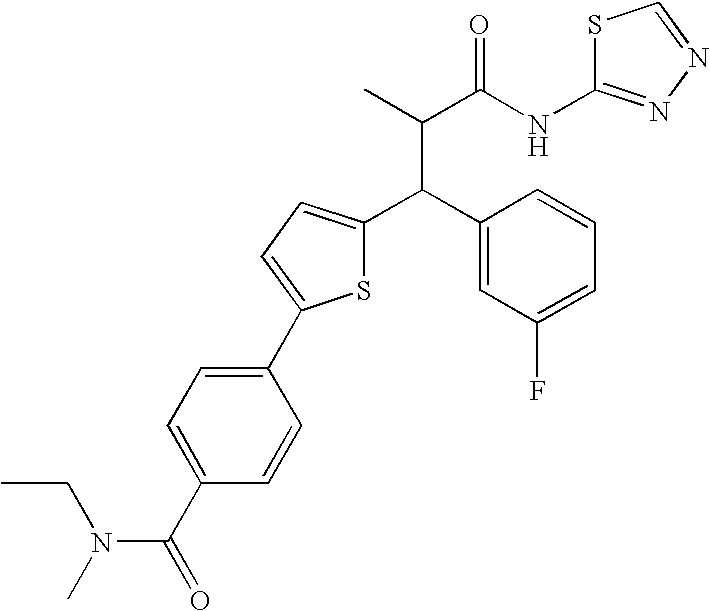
C(C1=CC(F)=CC=C1)(C(C)C(=O)NC1=NN=CS1)C1=CC=C(C2=CC=C(C(=O)N(CC)C)C=C2)S1
